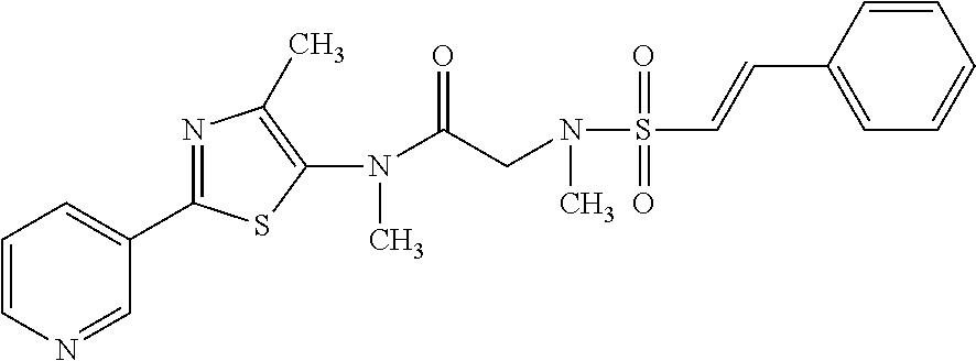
C1=NC=CC=C1C1=NC(C)=C(N(C(CN(C)S(C=CC2=CC=CC=C2)(=O)=O)=O)C)S1
